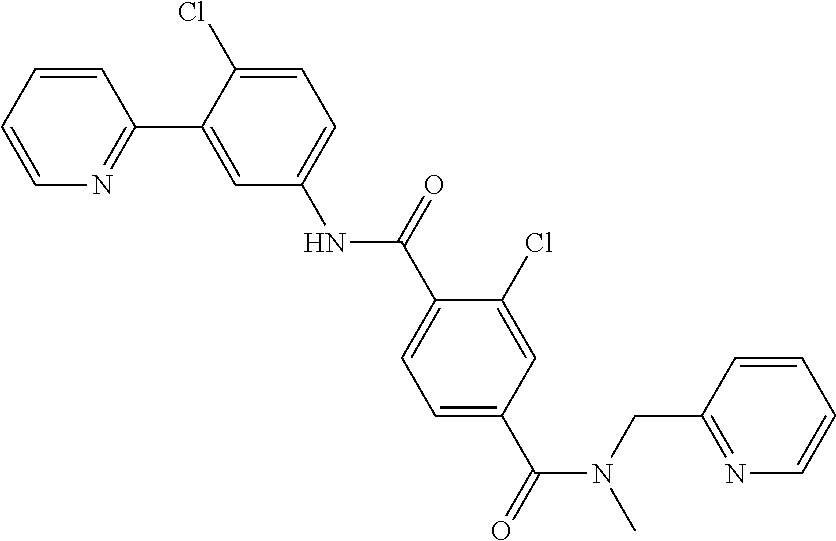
C1=CC=CN=C1C1=CC(NC(C2=CC=C(C(N(CC3=NC=CC=C3)C)=O)C=C2Cl)=O)=CC=C1Cl
